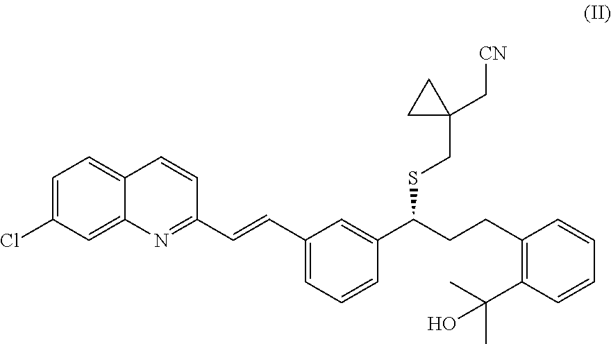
C1=C(Cl)C=C2C(=C1)C=CC(C=CC1=CC=CC(C(CCC3=C(C(O)(C)C)C=CC=C3)SCC3(C[CN])CC3)=C1)=N2
